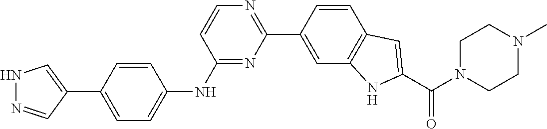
C1=CC(C2=NC=CC(NC3=CC=C(C4=CNN=C4)C=C3)=N2)=CC2=C1C=C(C(N1CCN(C)CC1)=O)N2
